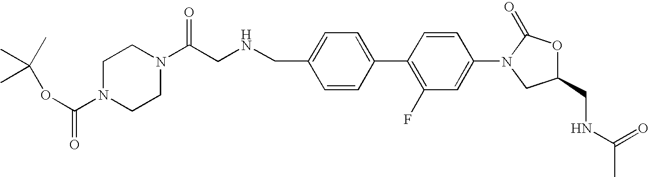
C(NCC1=CC=C(C2=C(F)C=C(N3CC(CNC(C)=O)OC3=O)C=C2)C=C1)C(N1CCN(C(OC(C)(C)C)=O)CC1)=O
